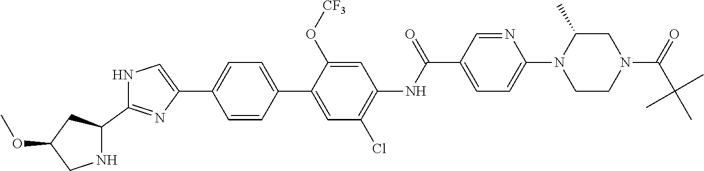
N1C(C2=NC(C3=CC=C(C4=CC(Cl)=C(NC(C5=CC=C(N6CCN(C(C(C)(C)C)=O)CC6C)N=C5)=O)C=C4O[CF3])C=C3)=CN2)CC(OC)C1
